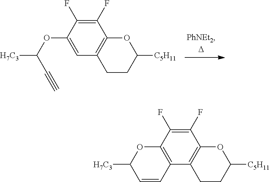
C12=C(C3=C(C(F)=C1F)OC([C5H11])CC3)C=CC([H7C3])O2.C1(OC(C#C)[H7C3])=CC2=C(C(F)=C1F)OC([C5H11])CC2
